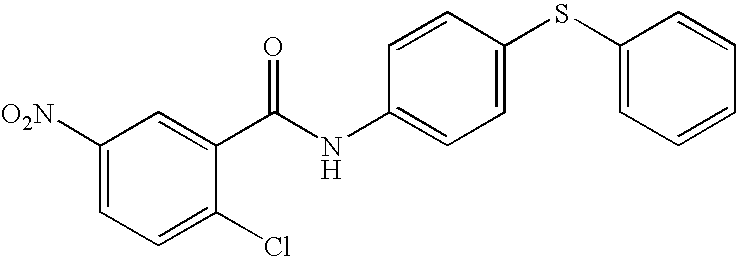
C1([O2N])=CC=C(Cl)C(C(NC2=CC=C(SC3=CC=CC=C3)C=C2)=O)=C1
